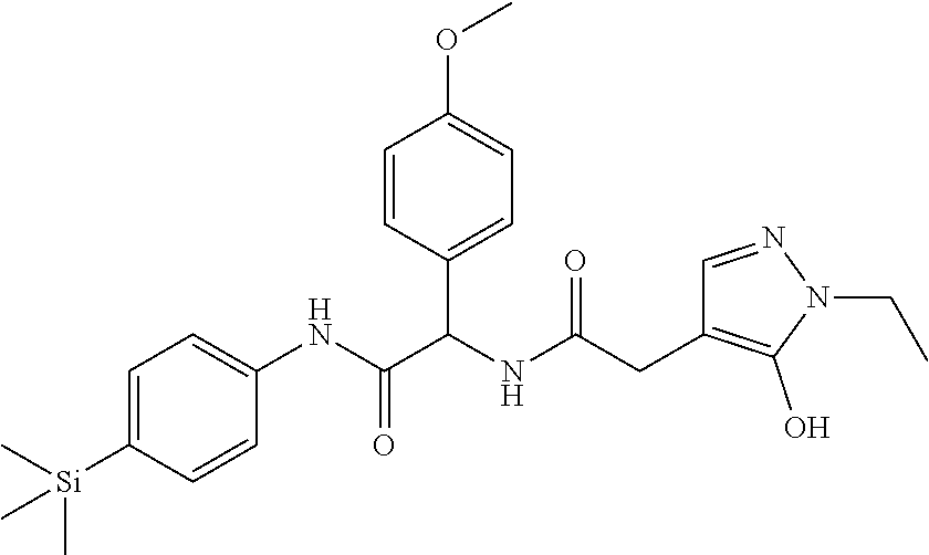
C1=C([Si](C)(C)C)C=CC(NC(=O)C(NC(CC2=C(O)N(CC)N=C2)=O)C2=CC=C(OC)C=C2)=C1
